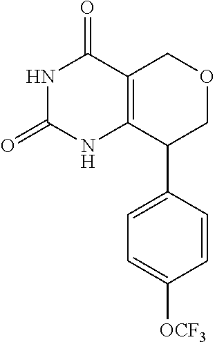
C12=C(COCC1C1=CC=C([OCF3])C=C1)C(=O)NC(=O)N2
